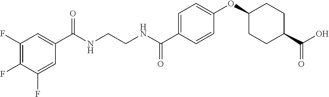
C(NCCNC(C1=CC=C(OC2CCC(C(O)=O)CC2)C=C1)=O)(=O)C1=CC(F)=C(F)C(F)=C1
